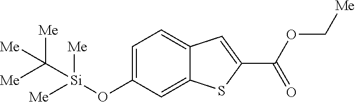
C1=C(O[Si](C([Me])([Me])[Me])([Me])[Me])C=C2C(=C1)C=C(C(OC[Me])=O)S2
